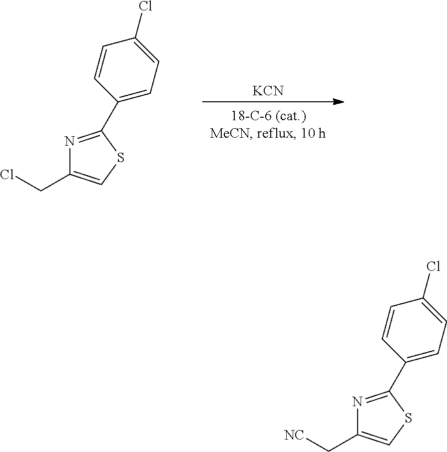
N1=C(C2=CC=C(Cl)C=C2)SC=C1CCl.[KCN].N1=C(C2=CC=C(Cl)C=C2)SC=C1C[NC]
